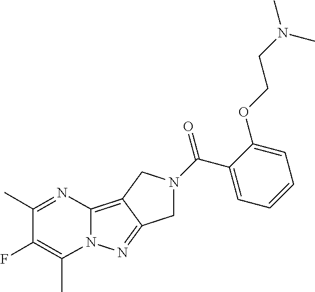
C12=C3C(=NN1C(C)=C(F)C(C)=N2)CN(C(C1=CC=CC=C1OCCN(C)C)=O)C3
